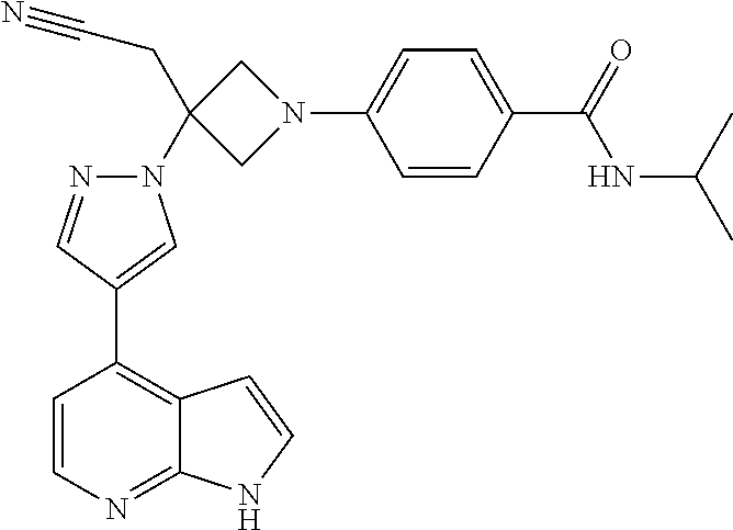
C1=CN=C2C(=C1C1=CN(C3(CC#N)CN(C4=CC=C(C(=O)NC(C)C)C=C4)C3)N=C1)C=CN2
